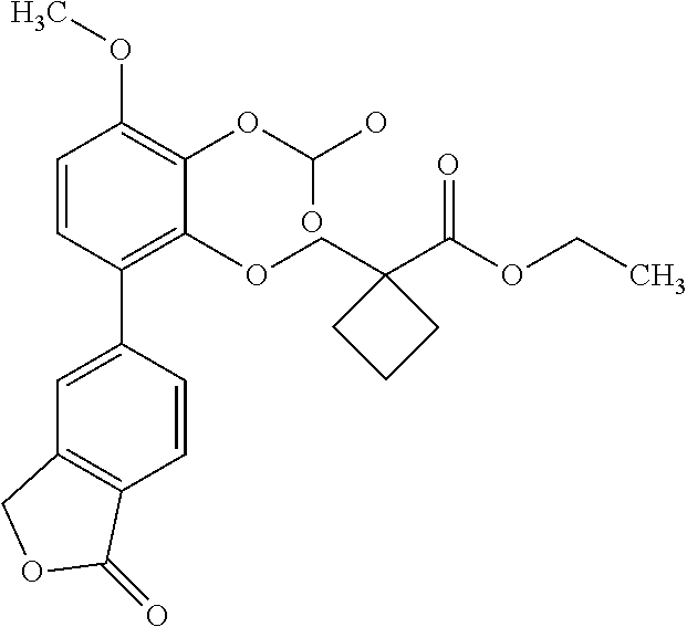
C1=CC(C2=CC3=C(C=C2)C(=O)OC3)=C(OCC2(C(OCC)=O)CCC2)C(OC(O)O)=C1OC
